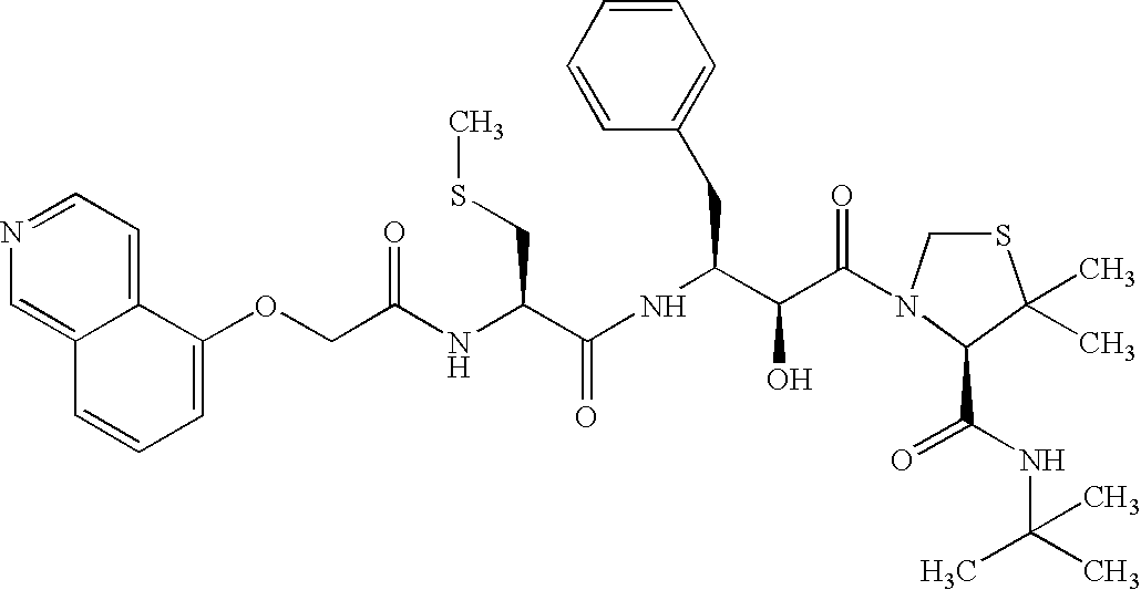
C1=NC=C2C(=C1)C(OCC(NC(C(NC(C(C(=O)N1CSC(C)(C)C1C(NC(C)(C)C)=O)O)CC1=CC=CC=C1)=O)CSC)=O)=CC=C2
